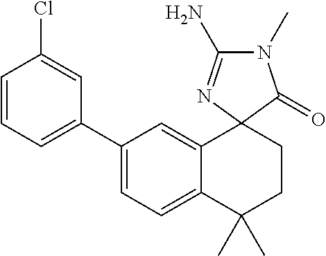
C1(C2=CC=CC(Cl)=C2)=CC=C2C(=C1)C1(CCC2(C)C)C(=O)N(C)C(N)=N1
